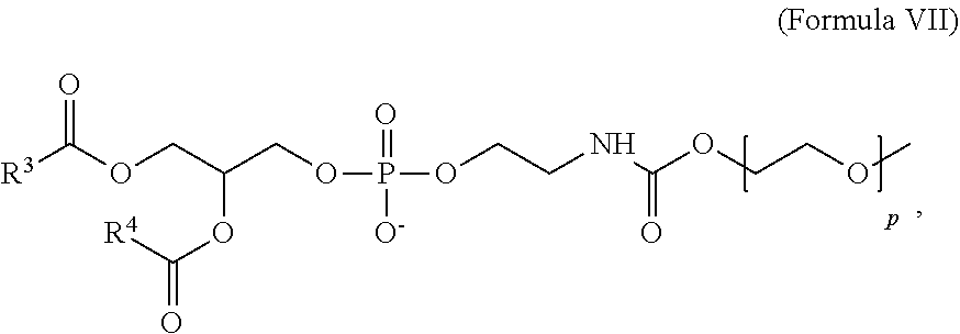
[R3]C(OCC(COP(=O)([O-])OCCNC(OCCOC)=O)OC([R4])=O)=O
